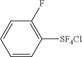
C1=CC([SF4Cl])=C(F)C=C1
